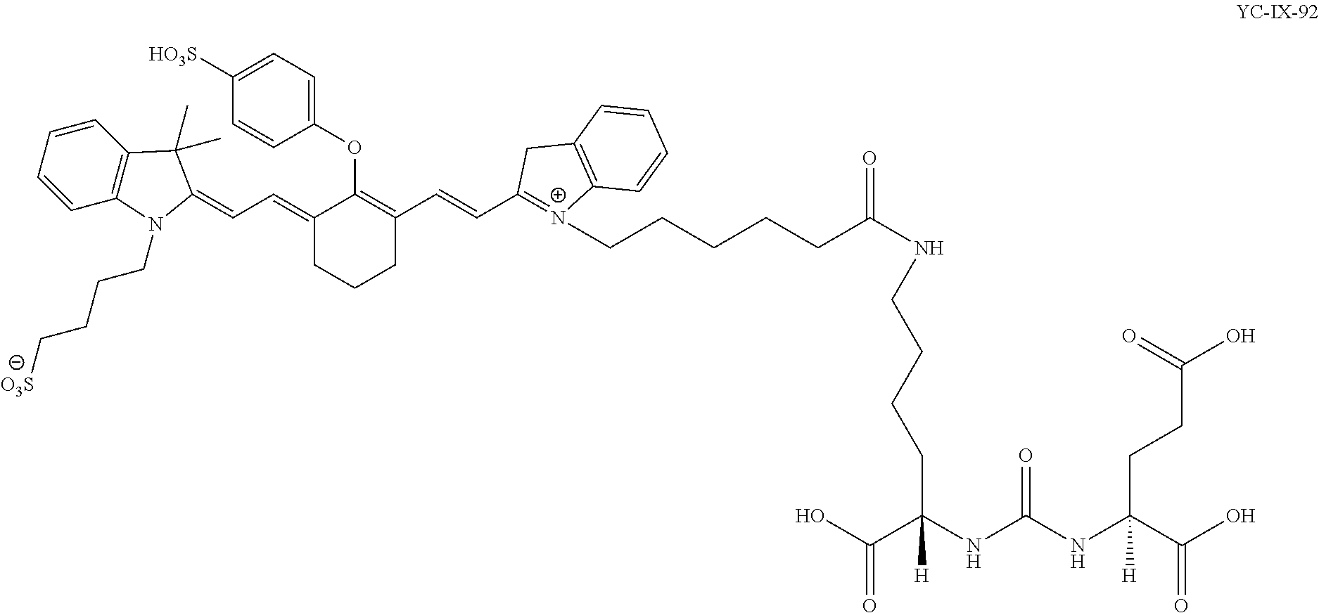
C(CCCCC(NCCCCC(NC(NC(C(O)=O)(CCC(O)=O)[H])=O)(C(O)=O)[H])=O)[N+]1=C(C=CC2=C(OC3=CC=C([HO3S])C=C3)C(=CC=C3N(CCCC[O3S])C4=C(C=CC=C4)C3(C)C)CCC2)CC2=C1C=CC=C2
